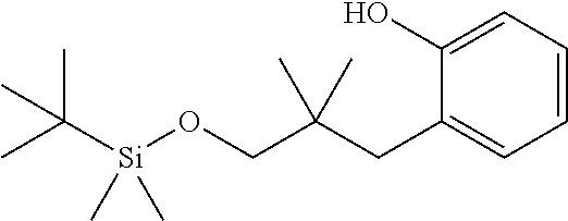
CC([Si](OCC(CC1=CC=CC=C1O)(C)C)(C)C)(C)C
